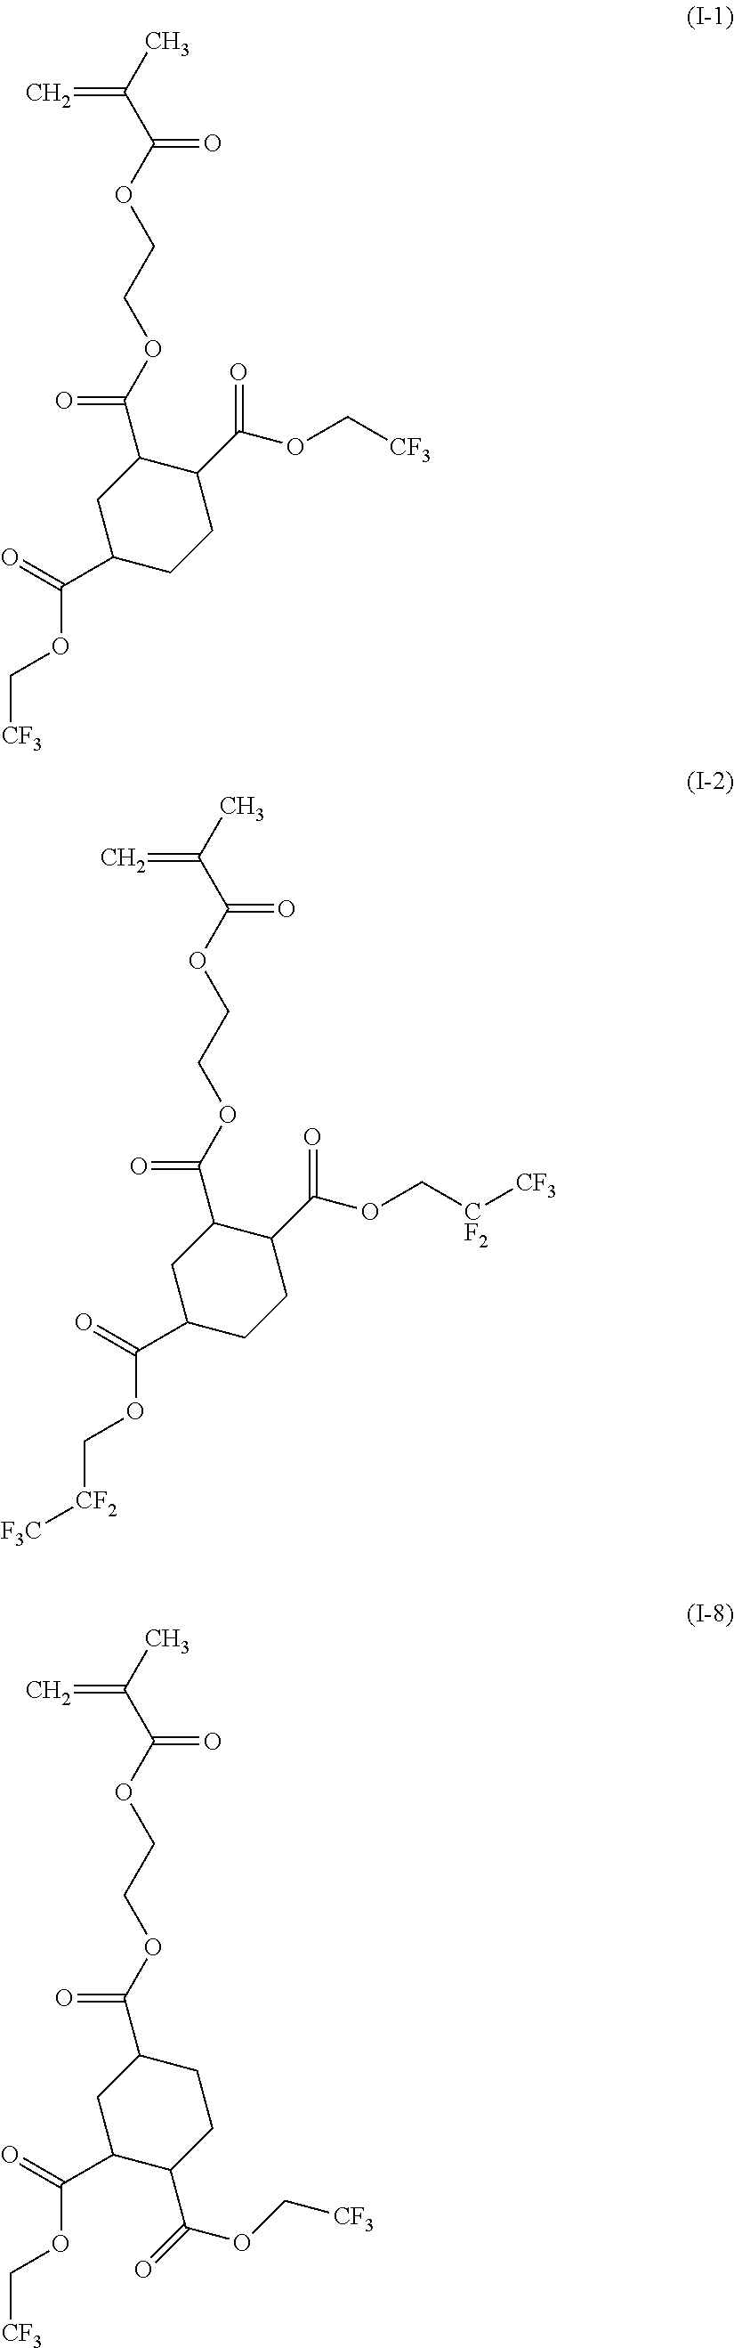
CC(C(OCCOC(=O)C1CC(C(=O)OC[CF3])CCC1C(OC[CF3])=O)=O)=C.CC(C(OCCOC(=O)C1CC(C(=O)OC[CF2][F3C])CCC1C(OC[CF2][CF3])=O)=O)=C.CC(C(OCCOC(=O)C1CC(C(=O)OC[CF3])C(C(=O)OC[CF3])CC1)=O)=C
